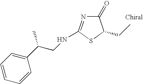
C1(=O)N=C(NCC(C2=CC=CC=C2)C)SC1CC
